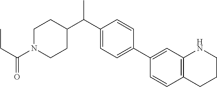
C1=C(C(C2CCN(C(CC)=O)CC2)C)C=CC(C2=CC3=C(C=C2)CCCN3)=C1
